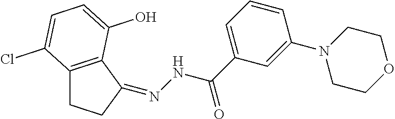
C12=C(C(=NNC(C3=CC=CC(N4CCOCC4)=C3)=O)CC1)C(O)=CC=C2Cl
